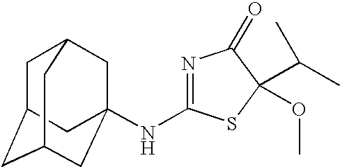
N(C1=NC(=O)C(OC)(C(C)C)S1)C12CC3CC(CC(C1)C3)C2
